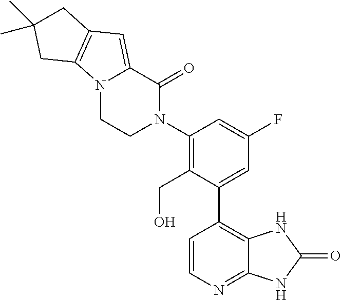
C1=CN=C2C(=C1C1=CC(F)=CC(N3C(=O)C4=CC5=C(N4CC3)CC(C)(C)C5)=C1CO)NC(=O)N2
